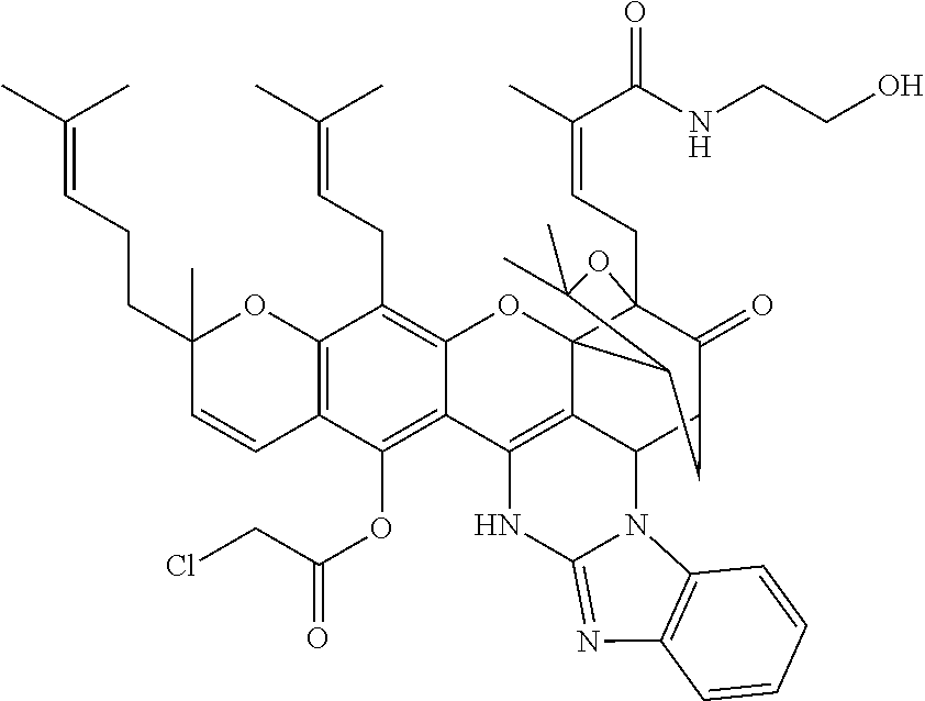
C12=C(C(OC(=O)CCl)=C3C(=C1CC=C(C)C)OC14C5=C3NC3=NC6=C(N3C5C3C(=O)C1(CC=C(C(=O)NCCO)C)OC(C)(C)C4C3)C=CC=C6)C=CC(CCC=C(C)C)(C)O2
